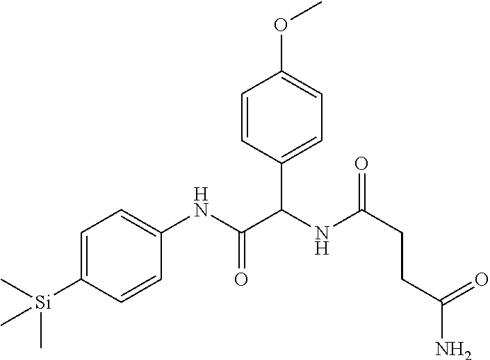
C1=C([Si](C)(C)C)C=CC(NC(=O)C(NC(CCC(=O)N)=O)C2=CC=C(OC)C=C2)=C1
